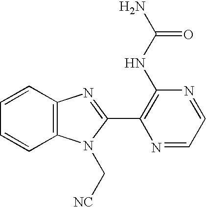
C1=CC2=C(C=C1)N(C[NC])C(C1=C(NC(N)=O)N=CC=N1)=N2
